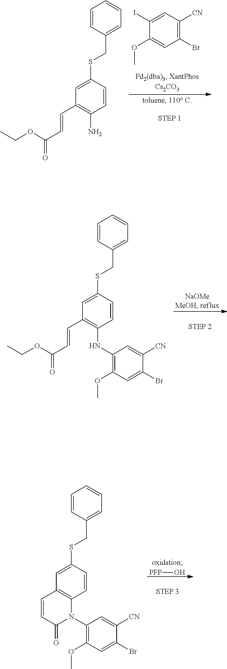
C1(Br)=C([CN])C=C(I)C(OC)=C1.C1=CC(CSC2=CC(C=CC(OCC)=O)=C(N)C=C2)=CC=C1.C1=CC(CSC2=CC(C=CC(OCC)=O)=C(NC3=C(OC)C=C(Br)C([CN])=C3)C=C2)=CC=C1.[PFP]O.C1=CC(CSC2=CC3=C(C=C2)N(C2=C(OC)C=C(Br)C([CN])=C2)C(=O)C=C3)=CC=C1
